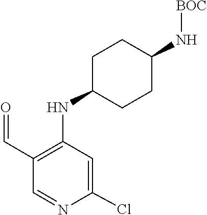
C1(C=O)=C(NC2CCC(N[BOC])CC2)C=C(Cl)N=C1
